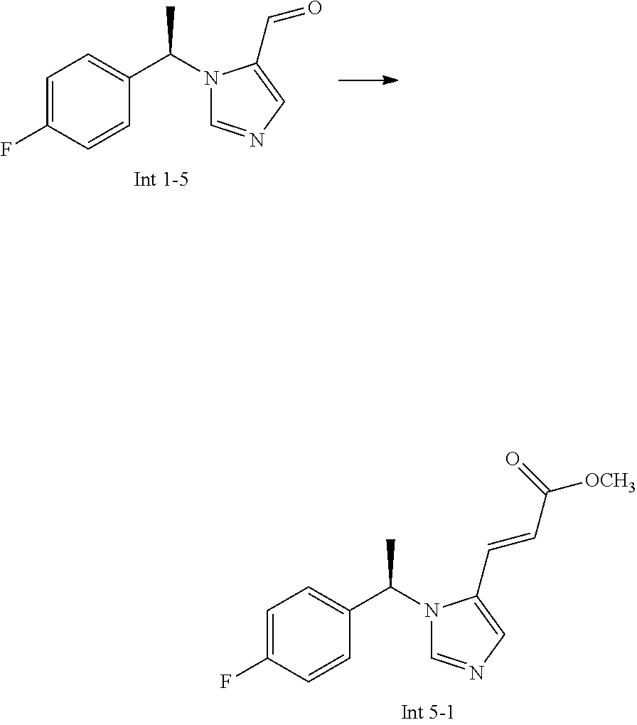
CC(N1C=NC=C1C=O)C1=CC=C(F)C=C1.CC(N1C=NC=C1C=CC([OCH3])=O)C1=CC=C(F)C=C1
